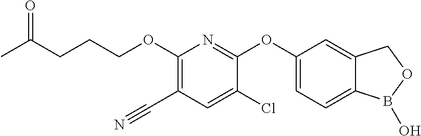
C1(OCCCC(C)=O)=C(C#N)C=C(Cl)C(OC2=CC=C3C(=C2)COB3O)=N1
